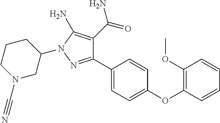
C1(C2=CC=C(OC3=C(OC)C=CC=C3)C=C2)=NN(C2CCCN(C#N)C2)C(N)=C1C(=O)N
